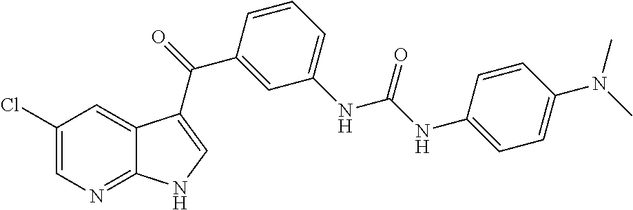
C1(Cl)=CN=C2C(=C1)C(C(=O)C1=CC(NC(NC3=CC=C(N(C)C)C=C3)=O)=CC=C1)=CN2
